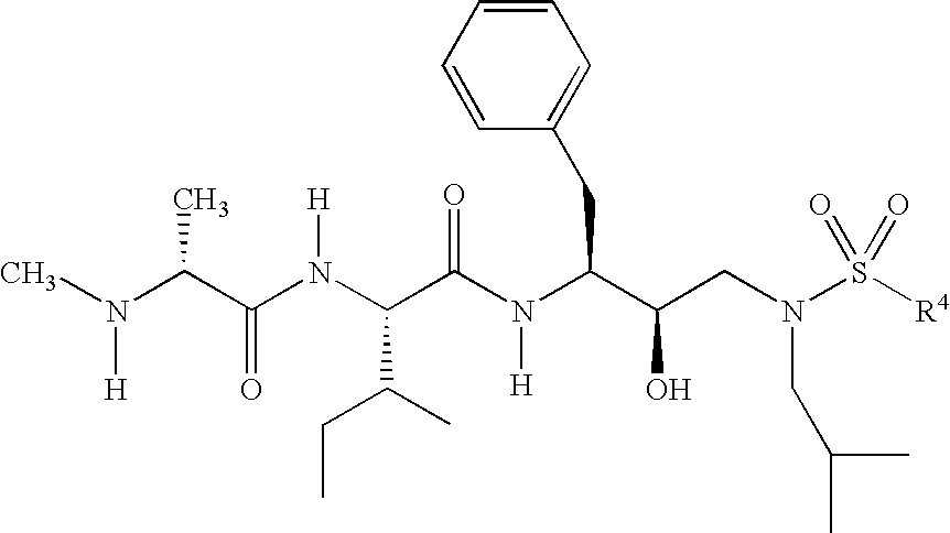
C(N(C(C(N(C(C(CN(S([R4])(=O)=O)CC(C)C)O)CC1=CC=CC=C1)[H])=O)C(CC)C)[H])(C(N(C)[H])C)=O
